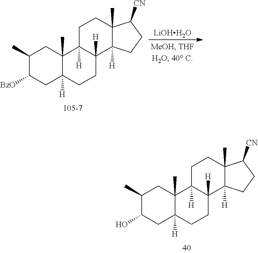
C1(C)C(O)CC2([H])C(C)(C1)C1([H])C([H])(CC2)C2([H])C(C)(CC1)C([CN])CC2.[LiOHH2O].C1(C)C([BzO])CC2([H])C(C)(C1)C1([H])C([H])(CC2)C2([H])C(C)(CC1)C([CN])CC2
